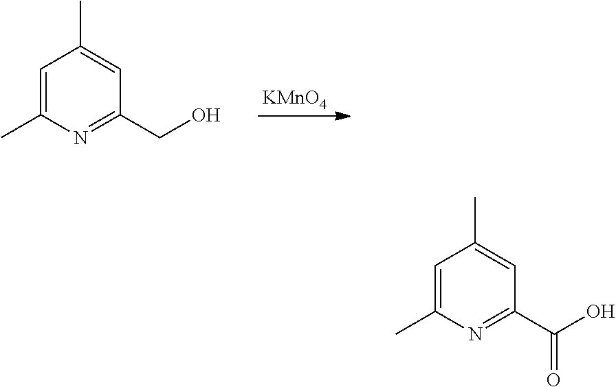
C1=C(C)N=C(CO)C=C1C.[KMnO4].C1=C(C)N=C(C(O)=O)C=C1C
